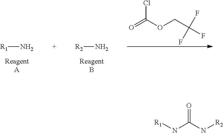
[R1]N.[R2]N.O=C(OCC(F)(F)F)Cl.[R1]NC(N[R2])=O
